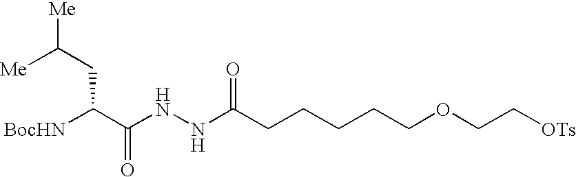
N(C(CCCCCOCC[OTs])=O)NC(C([BocHN])CC([Me])[Me])=O
